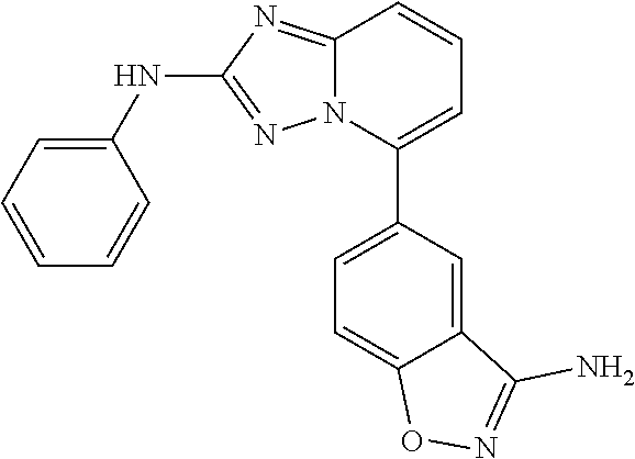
C1=CC=C(C2=CC=C3C(=C2)C(N)=NO3)N2C1=NC(NC1=CC=CC=C1)=N2
